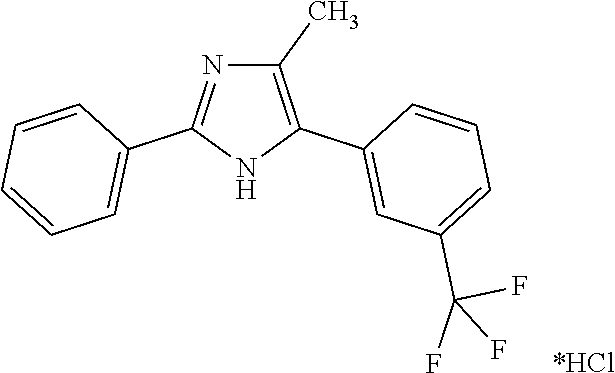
[*HCl].C1(C)=C(C2=CC(C(F)(F)F)=CC=C2)NC(C2=CC=CC=C2)=N1
